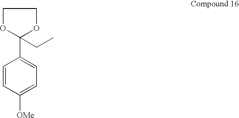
C1OC(C2=CC=C([OMe])C=C2)(CC)OC1
